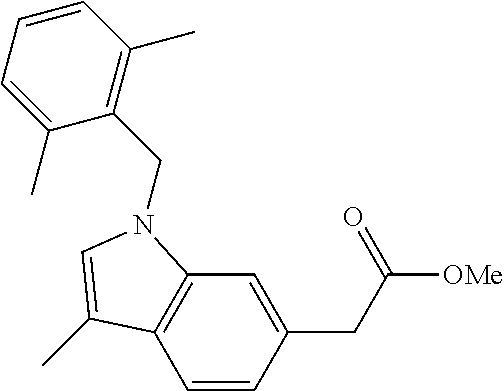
C1=CC(CC([OMe])=O)=CC2=C1C(C)=CN2CC1=C(C)C=CC=C1C
